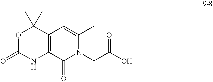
O1C(=O)NC2=C(C1(C)C)C=C(C)N(CC(O)=O)C2=O
